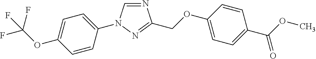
N1=CN(C2=CC=C(OC(F)(F)F)C=C2)N=C1COC1=CC=C(C(OC)=O)C=C1
